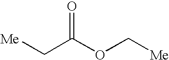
[Me]CC(OC[Me])=O
